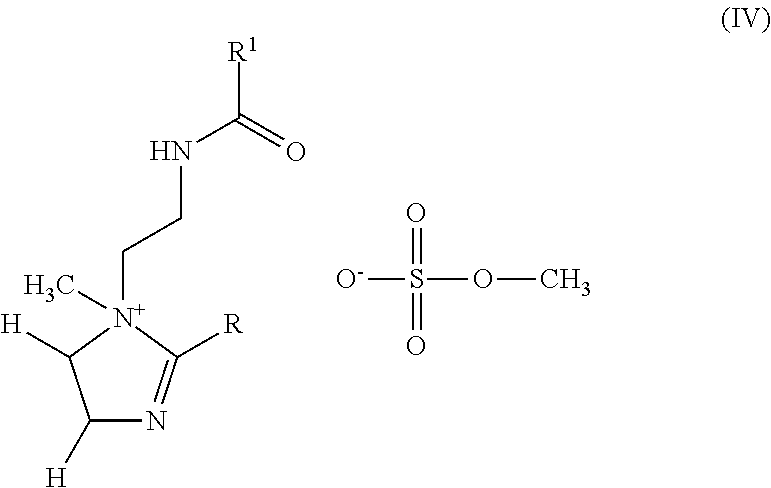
C1([H])N=C([R])[N+](CCNC([R1])=O)(C)C1[H].[O-]S(=O)(=O)OC
